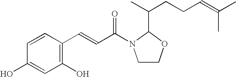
C1(O)=C(C=CC(N2CCOC2C(CCC=C(C)C)C)=O)C=CC(O)=C1
